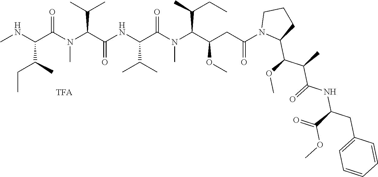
CNC(C(N(C(C(NC(C(N(C(C(CC(N1C(C(C(C(NC(C(OC)=O)CC2=CC=CC=C2)=O)C)OC)CCC1)=O)OC)C(CC)C)C)=O)C(C)C)=O)C(C)C)C)=O)C(C)CC
